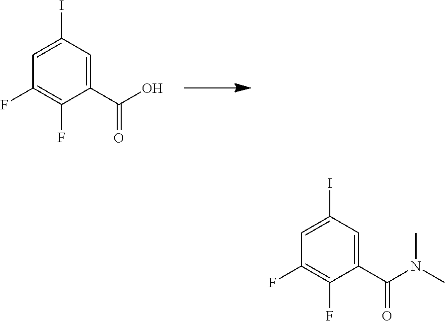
C1=C(I)C=C(C(O)=O)C(F)=C1F.C1=C(I)C=C(C(N(C)C)=O)C(F)=C1F
